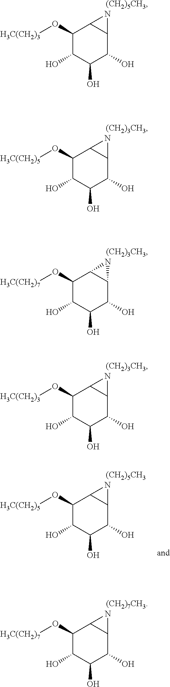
C1(O[H3C(CH2)3])C(O)C(O)C(O)C2C1N2.[(CH2)5CH3].C1(O[H3C(CH2)5])C(O)C(O)C(O)C2C1N2.[(CH2)3CH3].C1(O[H3C(CH2)7])C(O)C(O)C(O)C2C1N2.[(CH2)3CH3].C1(O[H3C(CH2)3])C(O)C(O)C(O)C2C1N2.[(CH2)3CH3].C1(O[H3C(CH2)7])C(O)C(O)C(O)C2C1N2.[(CH2)7CH3].C1(O[H3C(CH2)5])C(O)C(O)C(O)C2C1N2.[(CH2)5CH3]
